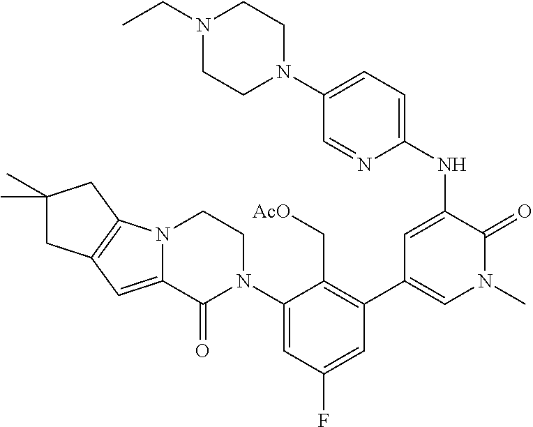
C1=NC(NC2=CC(C3=C(C[AcO])C(N4CCN5C(=CC6=C5CC(C)(C)C6)C4=O)=CC(F)=C3)=CN(C)C2=O)=CC=C1N1CCN(CC)CC1
